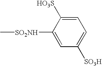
C1([SO2NH]C)=CC([SO3H])=CC=C1[HO3S]
